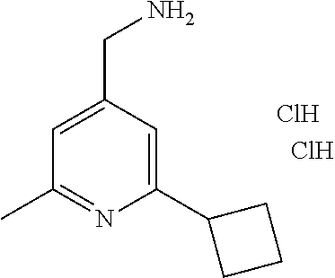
C1(C2CCC2)=CC(CN)=CC(C)=N1.Cl.Cl
